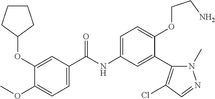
C1(OC2CCCC2)=CC(C(=O)NC2=CC=C(OCCN)C(C3=C(Cl)C=NN3C)=C2)=CC=C1OC
